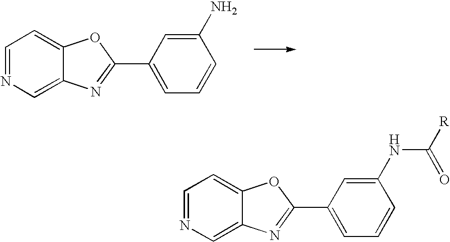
C1=NC=C2C(=C1)OC(C1=CC=CC(N)=C1)=N2.C1=NC=C2C(=C1)OC(C1=CC=CC(NC(=O)[R])=C1)=N2
